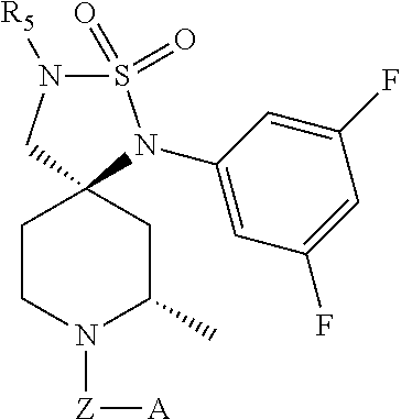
S1(=O)(=O)N([R5])CC2(N1C1=CC(F)=CC(F)=C1)CCN([Z][A])C(C)C2
